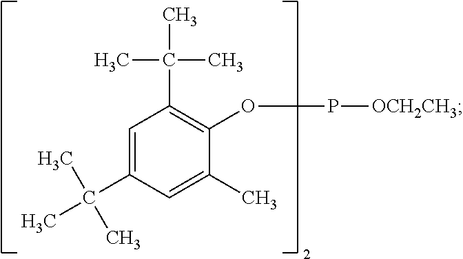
C1=C(C(C)(C)C)C=C(C)C(OP[OCH2CH3])=C1C(C)(C)C
